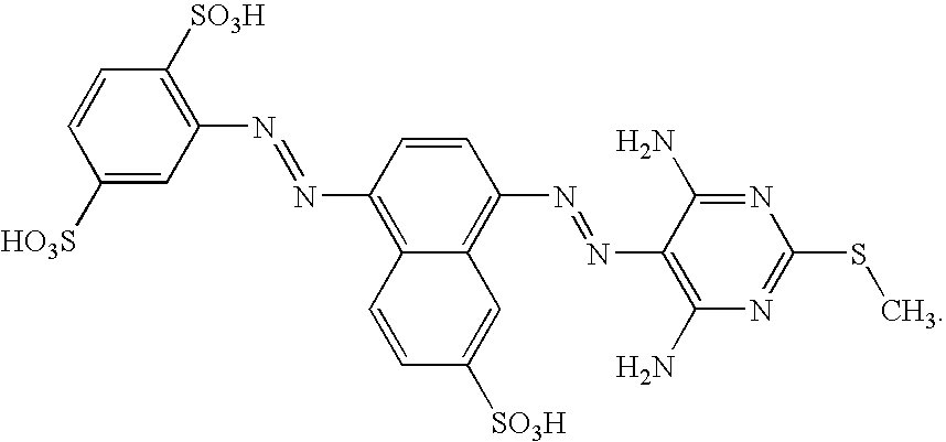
C1(N=NC2=C3C(=C(N=NC4=C(N)N=C(SC)N=C4N)C=C2)C=C([SO3H])C=C3)=C([SO3H])C=CC([HO3S])=C1
